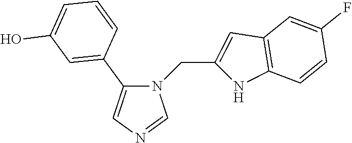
N1(CC2=CC3=C(N2)C=CC(F)=C3)C(C2=CC(O)=CC=C2)=CN=C1
